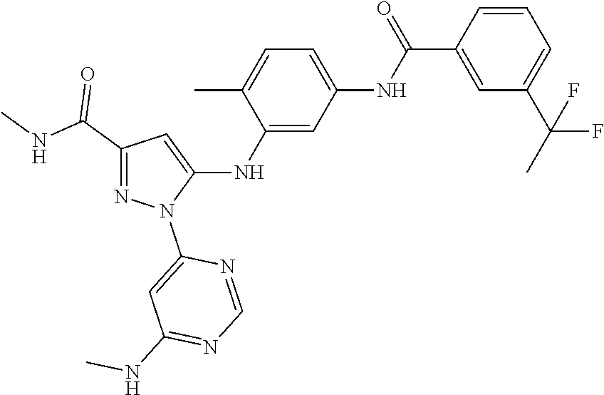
C1(C(NC)=O)=NN(C2=CC(NC)=NC=N2)C(NC2=CC(NC(C3=CC(C(C)(F)F)=CC=C3)=O)=CC=C2C)=C1
